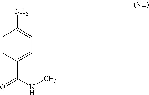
C1=CC(C(NC)=O)=CC=C1N
